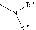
CN([Riii])[Riv]
